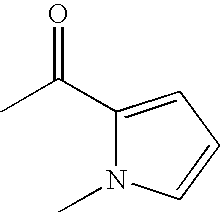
C1(C(C)=O)=CC=CN1C
